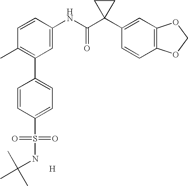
C1=CC(NC(C2(C3=CC4=C(C=C3)OCO4)CC2)=O)=CC(C2=CC=C(S(=O)(=O)NC(C)(C)C)C=C2)=C1C.[H]
